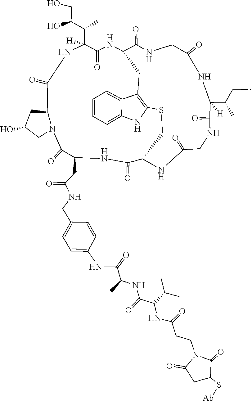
C1(=O)CC(S[Ab])C(=O)N1CCC(NC(C(C)C)C(NC(C(NC1=CC=C(CNC(=O)CC2C(=O)N3C(CC(O)C3)C(=O)NC(C(C(O)CO)C)([H])C(=O)NC3CC4=C(SCC(NC(=O)CNC(=O)C(C(CC)C)([H])NC(=O)CNC3=O)C(=O)N2)NC2=CC=CC=C42)C=C1)=O)C)=O)=O
